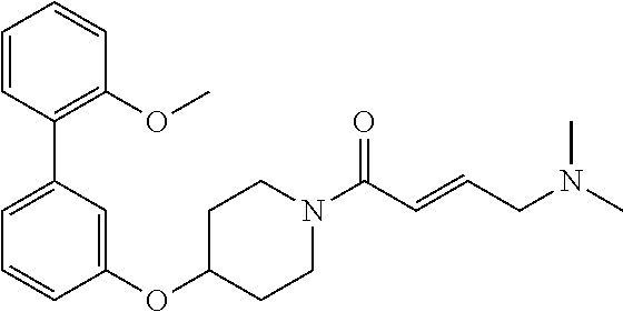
C1(OC2CCN(C(C=CCN(C)C)=O)CC2)=CC(C2=C(OC)C=CC=C2)=CC=C1
